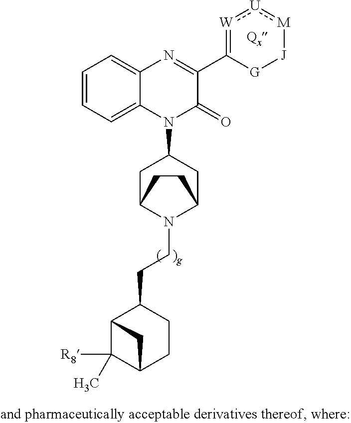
C1=CC=C2C(=C1)N=C(C1=[W]:[U]:[M][J][G]1)C(=O)N2C1CC2N(CCC3C4C([R8])(C)C(CC3)C4)C(C1)CC2
